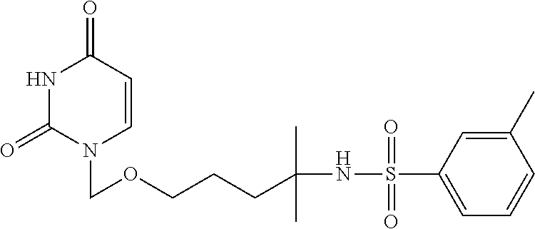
N1C(=O)N(COCCCC(NS(C2=CC=CC(C)=C2)(=O)=O)(C)C)C=CC1=O
